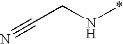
C(N*)C#N
